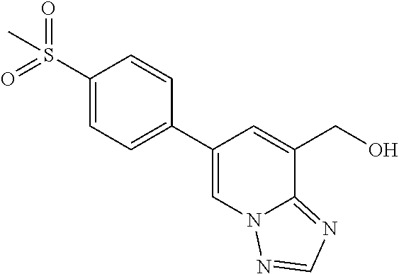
C1(S(=O)(=O)C)=CC=C(C2=CN3C(=NC=N3)C(CO)=C2)C=C1
